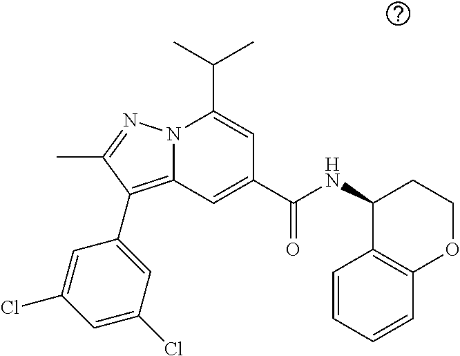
CC(C)C1=CC(C(NC2C3=C(OCC2)C=CC=C3)=O)=CC2=C(C3=CC(Cl)=CC(Cl)=C3)C(C)=NN12
